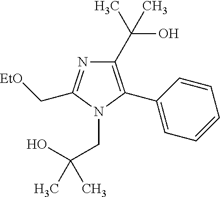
C1(C(O)(C)C)=C(C2=CC=CC=C2)N(CC(O)(C)C)C(C[EtO])=N1
